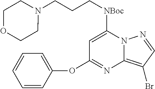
C1=C([NBoc]CCCN2CCOCC2)N2C(=C(Br)C=N2)N=C1OC1=CC=CC=C1
